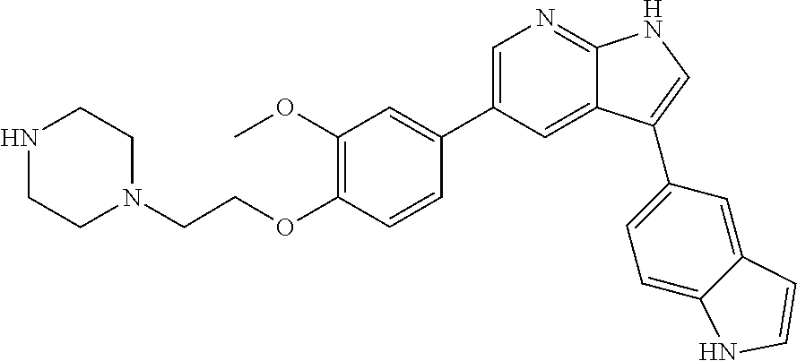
C1(OC)=C(OCCN2CCNCC2)C=CC(C2=CN=C3C(=C2)C(C2=CC=C4C(=C2)C=CN4)=CN3)=C1
